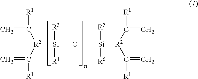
[R2]([Si](O[Si]([R2](C([R1])=C)C([R1])=C)([R5])[R6])([R3])[R4])(C(=C)[R1])C(=C)[R1]
